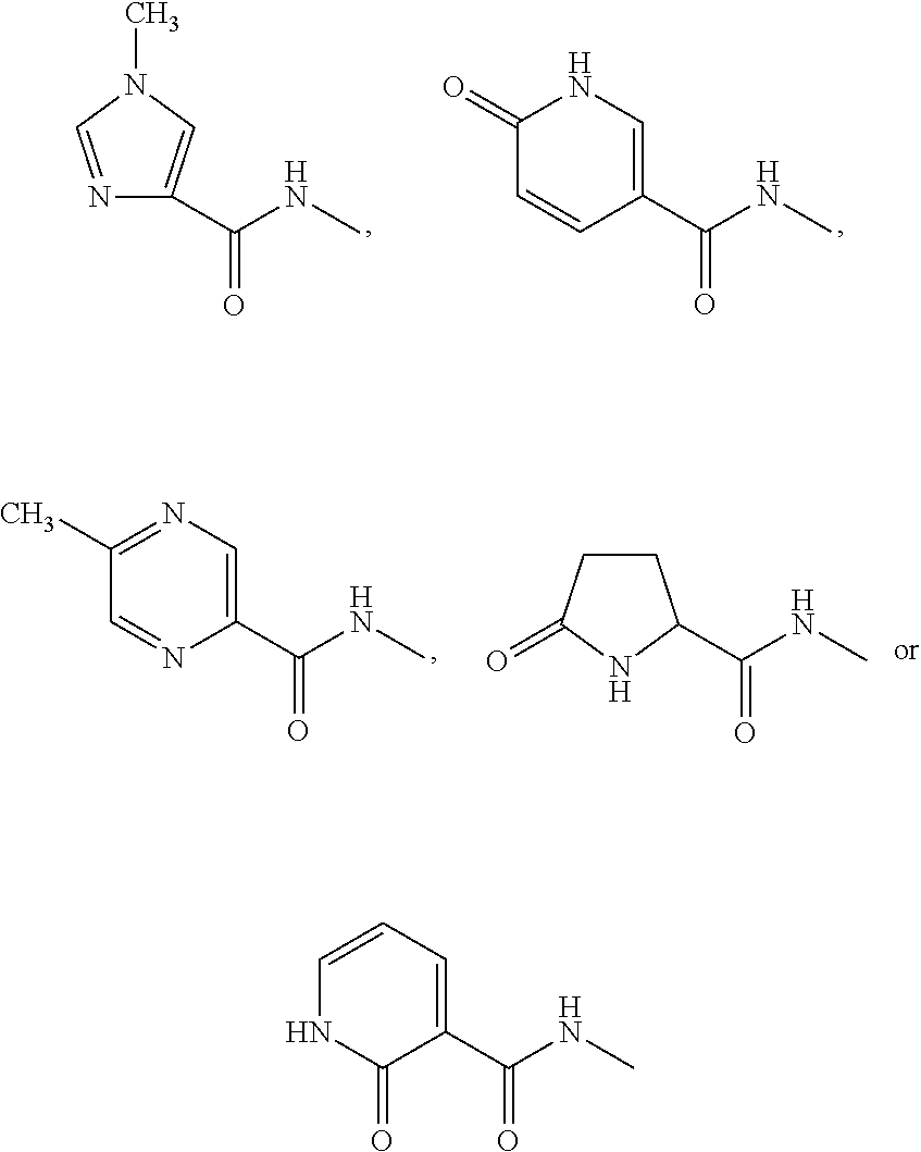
N1=CN(C)C=C1C(NC)=O.C1(=O)C=CC(C(=O)NC)=CN1.C1(C)=NC=C(C(=O)NC)N=C1.C1CC(=O)NC1C(NC)=O.C1=CC=C(C(=O)NC)C(=O)N1
